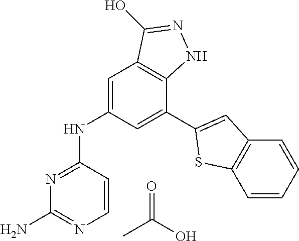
N(C1=NC(N)=NC=C1)C1=CC2=C(C(C3=CC4=C(C=CC=C4)S3)=C1)NN=C2O.O=C(O)C
